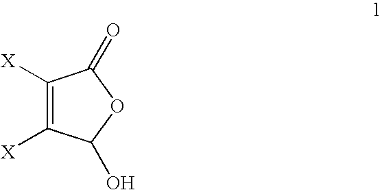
C1([X])=C([X])C(O)OC1=O
